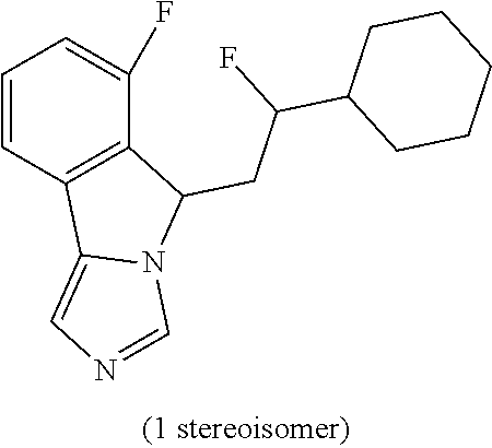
C1=CC2=C(C(F)=C1)C(CC(C1CCCCC1)F)N1C2=CN=C1
